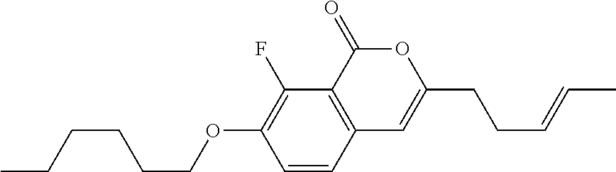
C1=CC2=C(C(F)=C1OCCCCCC)C(=O)OC(CCC=CC)=C2
